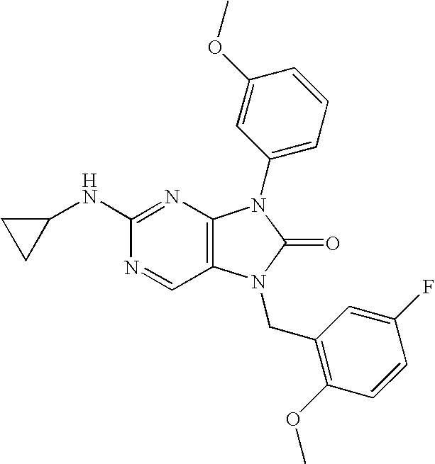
N1=CC2=C(N=C1NC1CC1)N(C1=CC=CC(OC)=C1)C(=O)N2CC1=C(OC)C=CC(F)=C1
